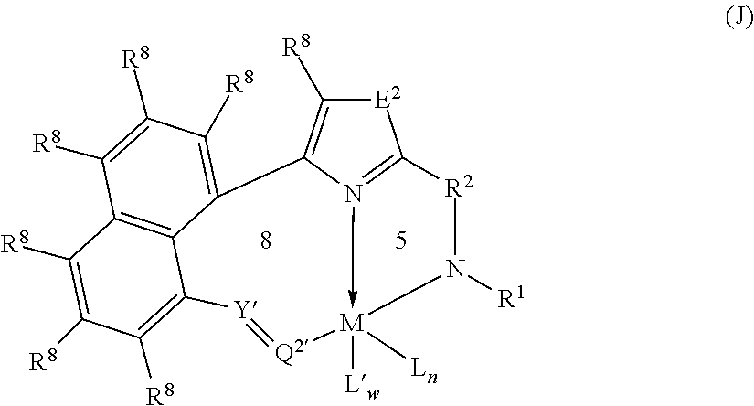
[E2]1C([R8])=C2N3->[M]([Lw])([Ln])(N([R1])[R2]C=31)[Q2]=[Y]C1=C([R8])C([R8])=C([R8])C3=C1C2=C([R8])C([R8])=C3[R8]
